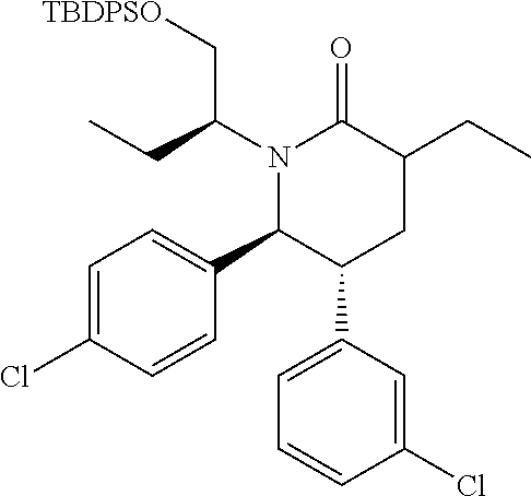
C1(C2C(C3=CC=CC(Cl)=C3)CC(CC)C(=O)N2C(C[TBDPSO])CC)=CC=C(Cl)C=C1
